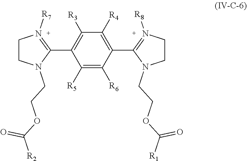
C(OCCN1CCN([R8])=C1C1=C([R4])C([R3])=C(C2=N([R7])CCN2CCOC([R2])=O)C([R5])=C1[R6])([R1])=O
